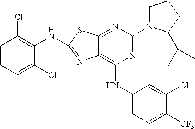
N1=C(N2CCCC2C(C)C)N=C2C(=C1NC1=CC=C([CF3])C(Cl)=C1)N=C(NC1=C(Cl)C=CC=C1Cl)S2
